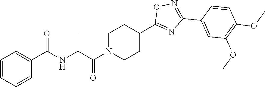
C1N(C(=O)C(NC(C2=CC=CC=C2)=O)C)CCC(C2=NC(C3=CC(OC)=C(OC)C=C3)=NO2)C1
